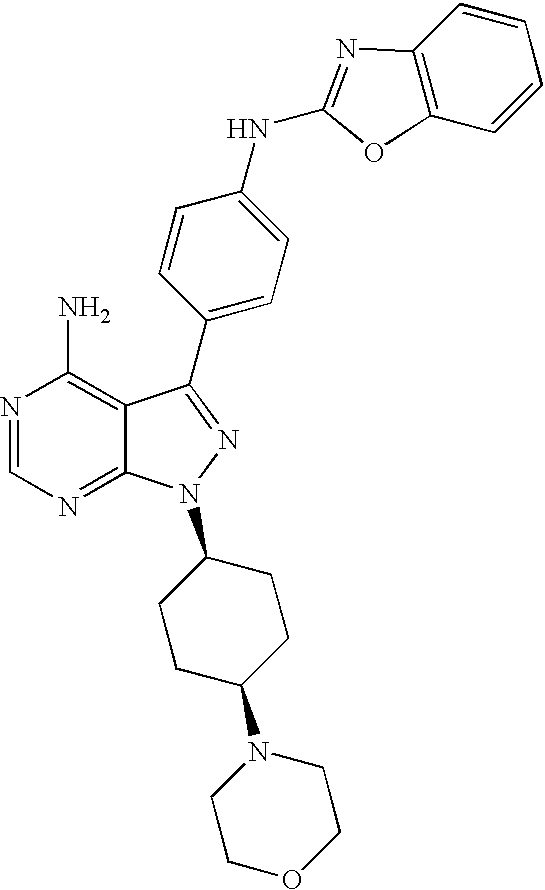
N1=CN=C2C(=C1N)C(C1=CC=C(NC3=NC4=C(O3)C=CC=C4)C=C1)=NN2C1CCC(N2CCOCC2)CC1
